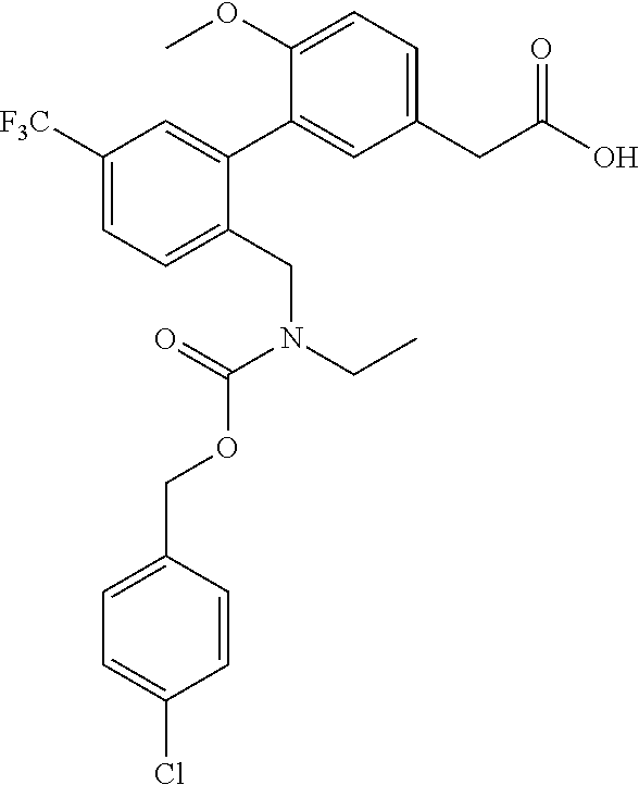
C1([F3C])=CC=C(CN(CC)C(=O)OCC2=CC=C(Cl)C=C2)C(C2=CC(CC(O)=O)=CC=C2OC)=C1
